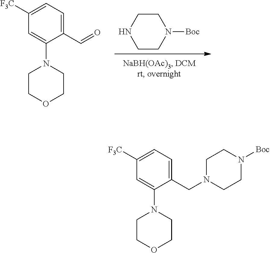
C1CN([Boc])CCN1.C1COCCN1C1=CC([F3C])=CC=C1C=O.C1COCCN1C1=CC([F3C])=CC=C1CN1CCN([Boc])CC1
